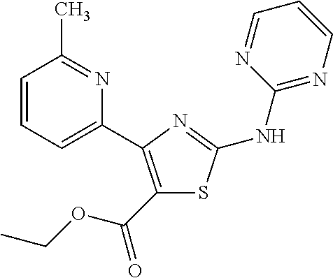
C1(C(OCC)=O)=C(C2=CC=CC(C)=N2)N=C(NC2=NC=CC=N2)S1
